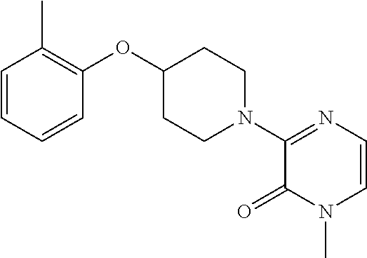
C1=CC=CC(OC2CCN(C3=NC=CN(C)C3=O)CC2)=C1C
